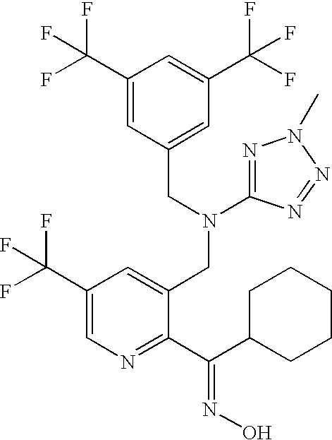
C1(C(F)(F)F)=CC(CN(CC2=CC(C(F)(F)F)=CN=C2C(C2CCCCC2)=NO)C2=NN(C)N=N2)=CC(C(F)(F)F)=C1
